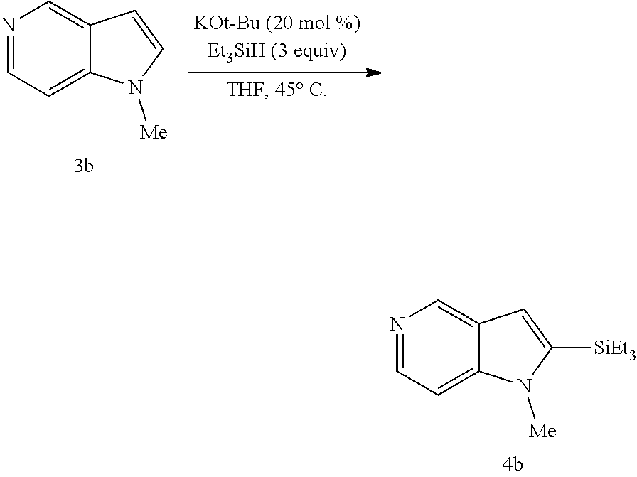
C12=CC=NC=C1C=CN2[Me].C12=CC=NC=C1C=C([SiEt3])N2[Me]
